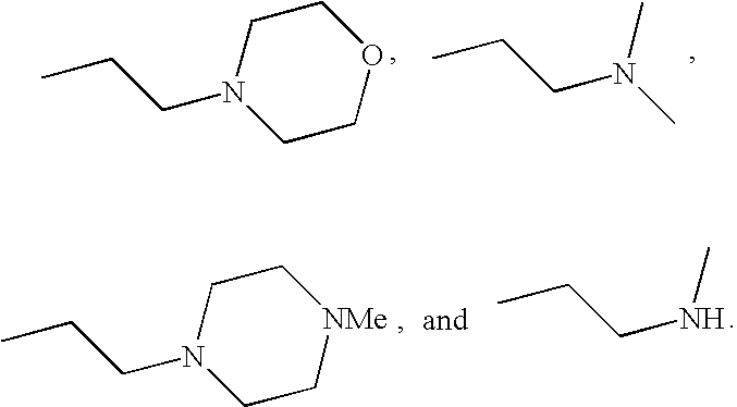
C1COCCN1CCC.CN(C)CCC.C1C[NMe]CCN1CCC.CNCCC
